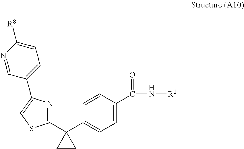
C1(C2(C3=CC=C(C(N[R1])=O)C=C3)CC2)=NC(C2=CC=C([R8])N=C2)=CS1
